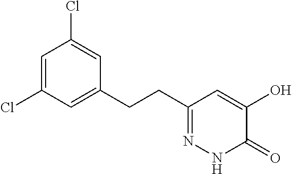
C1=C(Cl)C=C(CCC2=NNC(=O)C(O)=C2)C=C1Cl
